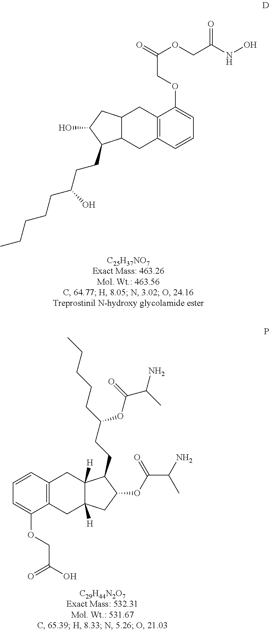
C12=C(C=CC=C1OCC(=O)OCC(NO)=O)CC1C(C2)CC(O)C1CCC(CCCCC)O.C12=C(C(OCC(O)=O)=CC=C1)CC1([H])C([H])(C2)C(CCC(CCCCC)OC(C(N)C)=O)C(OC(C(N)C)=O)C1
